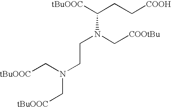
[tBuOOC]C(CC[COOH])N(CCN(C[tBuOOC])C[tBuOOC])C[COOtBu]
